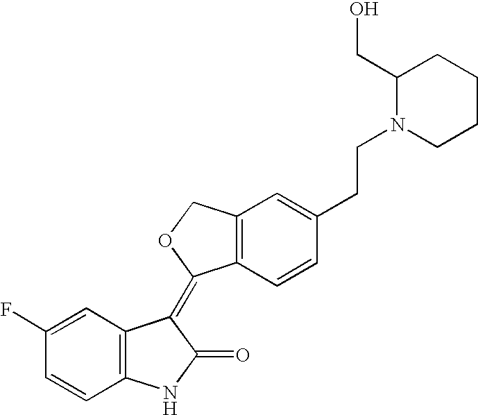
C12=C(C=CC(CCN3CCCCC3CO)=C1)C(=C1C3=C(NC1=O)C=CC(F)=C3)OC2
